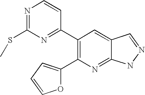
C1(C2=NC(SC)=NC=C2)=C(C2=CC=CO2)N=C2C(=C1)C=NN2
